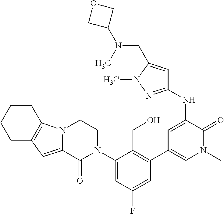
C(N(C)C1COC1)C1=CC(NC2=CC(C3=C(CO)C(N4CCN5C(=CC6=C5CCCC6)C4=O)=CC(F)=C3)=CN(C)C2=O)=NN1C
